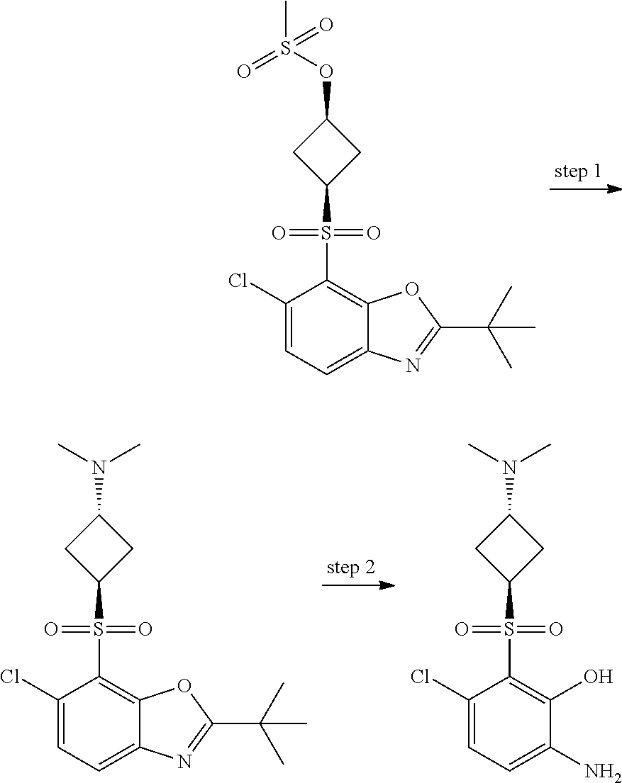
C1(OS(=O)(C)=O)CC(S(C2=C3C(=CC=C2Cl)N=C(C(C)(C)C)O3)(=O)=O)C1.C1(N(C)C)CC(S(C2=C3C(=CC=C2Cl)N=C(C(C)(C)C)O3)(=O)=O)C1.C1(N(C)C)CC(S(C2=C(O)C(N)=CC=C2Cl)(=O)=O)C1
